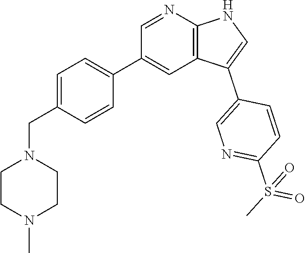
C1=C(CN2CCN(C)CC2)C=CC(C2=CC3=C(N=C2)NC=C3C2=CN=C(S(C)(=O)=O)C=C2)=C1
